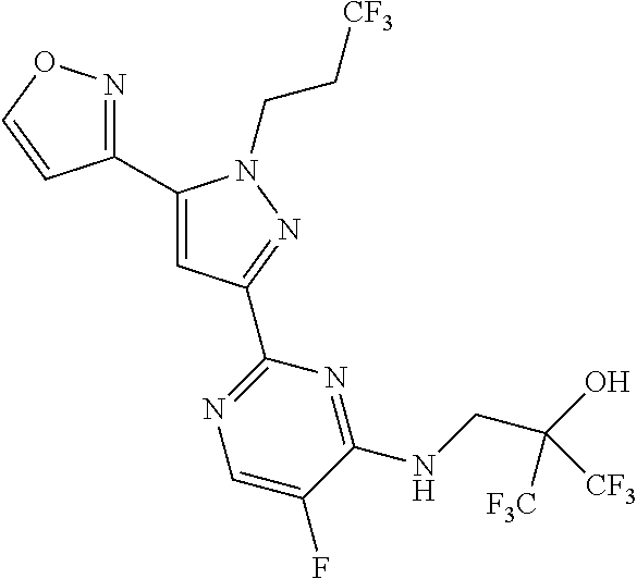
C1(C2=NOC=C2)=CC(C2=NC=C(F)C(NCC(O)([F3C])[CF3])=N2)=NN1CC[CF3]
